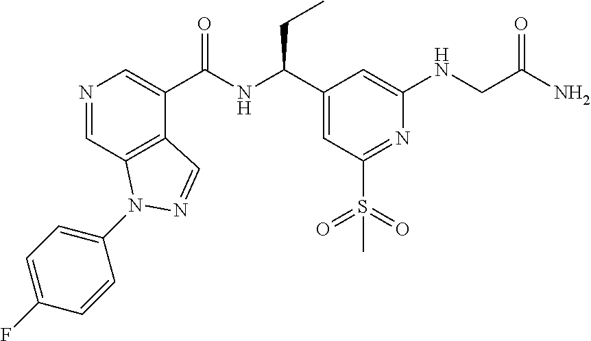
N1=CC2=C(C(C(NC(C3=CC(S(C)(=O)=O)=NC(NCC(N)=O)=C3)CC)=O)=C1)C=NN2C1=CC=C(F)C=C1
